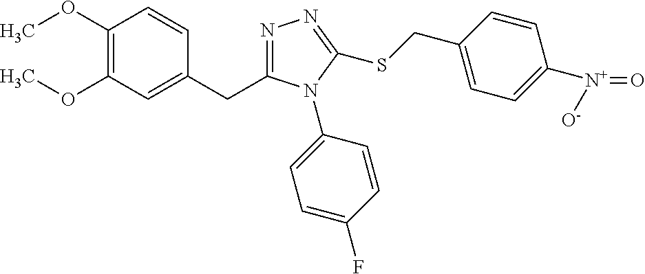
C1(OC)=C(OC)C=C(CC2=NN=C(SCC3=CC=C([N+]([O-])=O)C=C3)N2C2=CC=C(F)C=C2)C=C1
